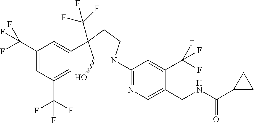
C1(C(F)(F)F)=CC(C(F)(F)F)=CC(C2(C(F)(F)F)C(O)N(C3=NC=C(CNC(C4CC4)=O)C(C(F)(F)F)=C3)CC2)=C1
